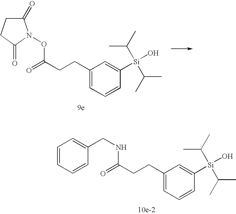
C1C(=O)N(OC(CCC2=CC=CC([Si](O)(C(C)C)C(C)C)=C2)=O)C(=O)C1.C(NC(CCC1=CC=CC([Si](O)(C(C)C)C(C)C)=C1)=O)C1=CC=CC=C1
